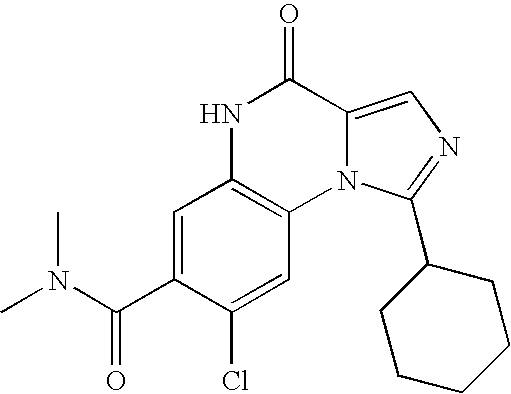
C1=C(C(N(C)C)=O)C(Cl)=CC2=C1NC(=O)C1=CN=C(C3CCCCC3)N21
